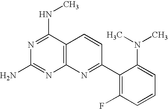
C12=C(C(NC)=NC(N)=N1)C=CC(C1=C(F)C=CC=C1N(C)C)=N2
